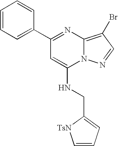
C1(C2=NC3=C(Br)C=NN3C(NCC3=CC=C[TsN]3)=C2)=CC=CC=C1
